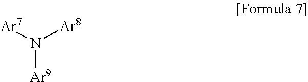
N([Ar9])([Ar7])[Ar8]
